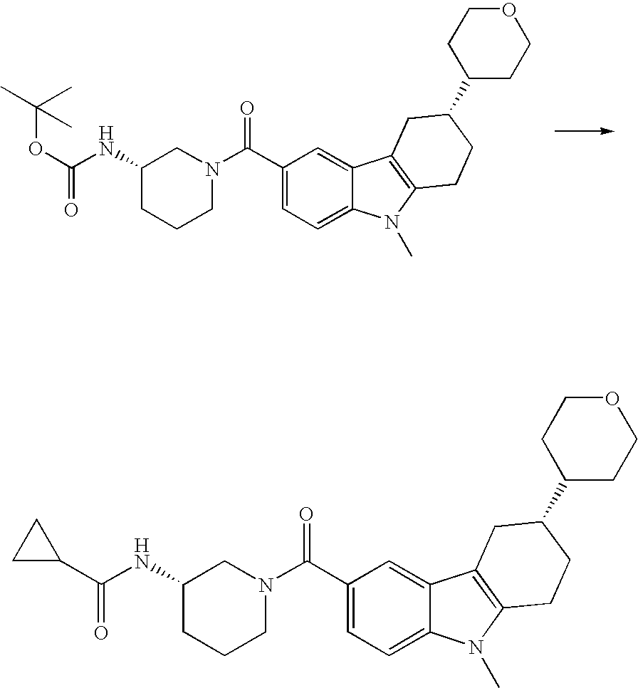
C1(C(N2CC(NC(C3CC3)=O)CCC2)=O)=CC=C2C(=C1)C1=C(N2C)CCC(C2CCOCC2)C1.C1(C(N2CC(NC(OC(C)(C)C)=O)CCC2)=O)=CC=C2C(=C1)C1=C(N2C)CCC(C2CCOCC2)C1
